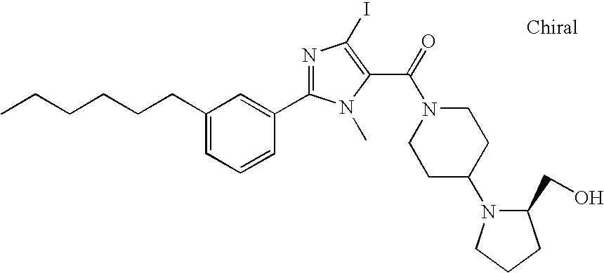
CCCCCCC1=CC=CC(C2=NC(I)=C(C(=O)N3CCC(N4C(CO)CCC4)CC3)N2C)=C1
